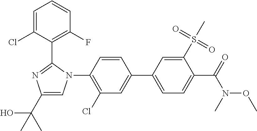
C1=C(C2=CC(Cl)=C(N3C=C(C(C)(O)C)N=C3C3=C(F)C=CC=C3Cl)C=C2)C=C(S(=O)(=O)C)C(C(N(OC)C)=O)=C1
